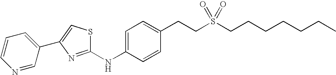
C1=CC=C(C2=CSC(NC3=CC=C(CCS(CCCCCCC)(=O)=O)C=C3)=N2)C=N1
